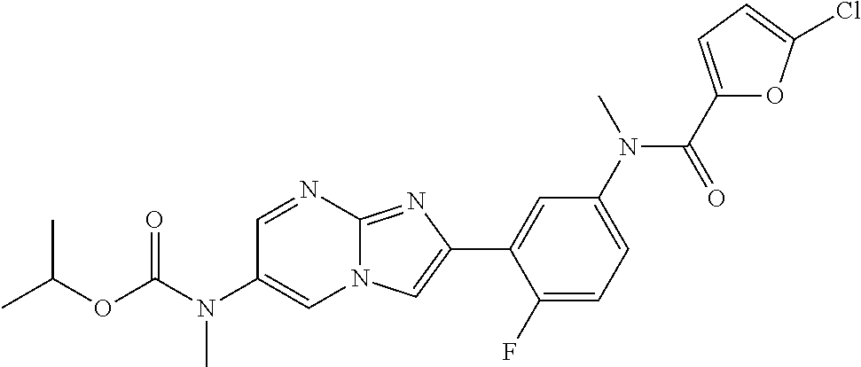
C1=NC2=NC(C3=CC(N(C(C4=CC=C(Cl)O4)=O)C)=CC=C3F)=CN2C=C1N(C(OC(C)C)=O)C
